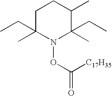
C1C(C)(CC)N(OC(=O)[C17H35])C(CC)(C)C(C)C1
